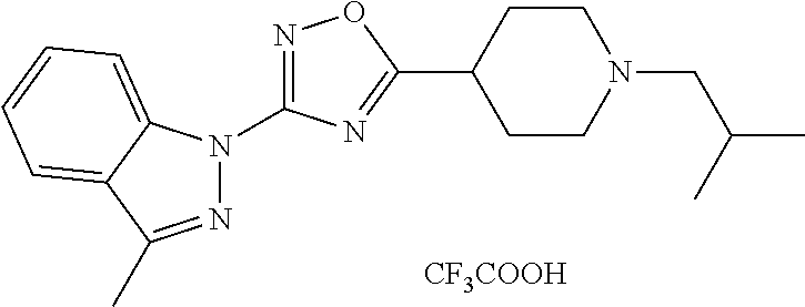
N1=C(N2N=C(C)C3=CC=CC=C23)N=C(C2CCN(CC(C)C)CC2)O1.[CF3COOH]
